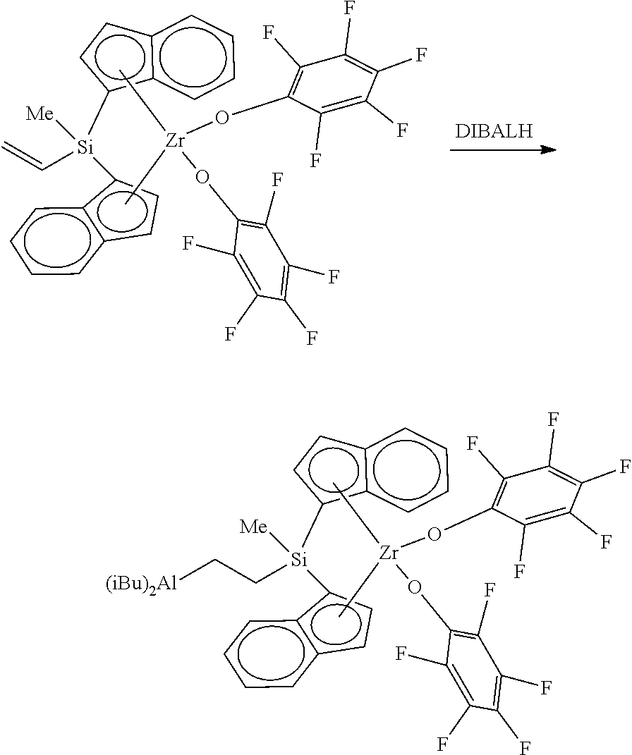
c1c([Si](c2c3c(cccc3)cc2)(CC[(iBu)2Al])[Me])c2c(c1)cccc2.C[Zr](OC1=C(F)C(F)=C(F)C(F)=C1F)(OC1=C(F)C(F)=C(F)C(F)=C1F)C.c1c([Si](c2c3c(cccc3)cc2)(C=C)[Me])c2c(c1)cccc2.C[Zr](OC1=C(F)C(F)=C(F)C(F)=C1F)(OC1=C(F)C(F)=C(F)C(F)=C1F)C
